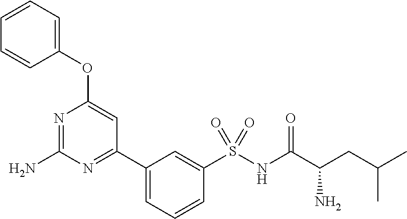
N1=C(N)N=C(C2=CC=CC(S(NC(C(CC(C)C)N)=O)(=O)=O)=C2)C=C1OC1=CC=CC=C1
